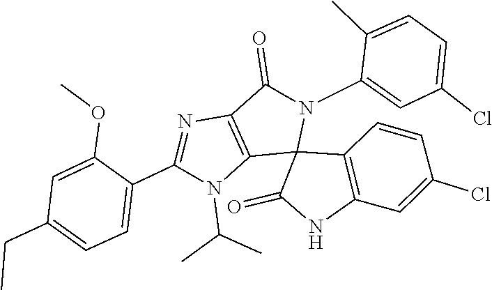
C12=C(C=C(Cl)C=C1)NC(=O)C21C2=C(N=C(C3=CC=C(CC)C=C3OC)N2C(C)C)C(=O)N1C1=CC(Cl)=CC=C1C
